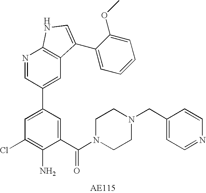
C1(C(N2CCN(CC3=CC=NC=C3)CC2)=O)=CC(C2=CC3=C(N=C2)NC=C3C2=CC=CC=C2OC)=CC(Cl)=C1N
